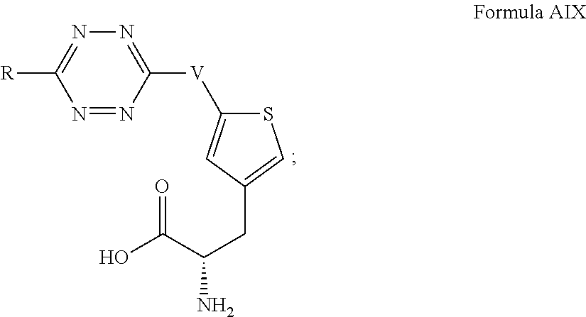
S1C([V]C2=NN=C([R])N=N2)=CC(CC(N)C(O)=O)=C1
